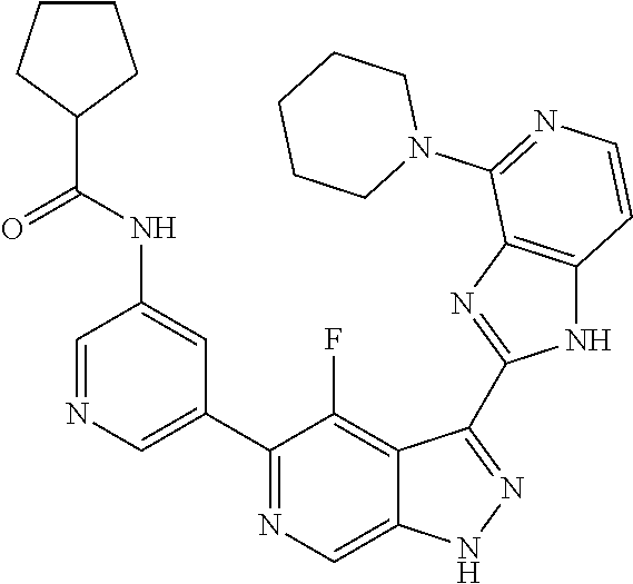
C1=NC=C(C2=NC=C3C(=C2F)C(C2=NC4=C(N2)C=CN=C4N2CCCCC2)=NN3)C=C1NC(C1CCCC1)=O
